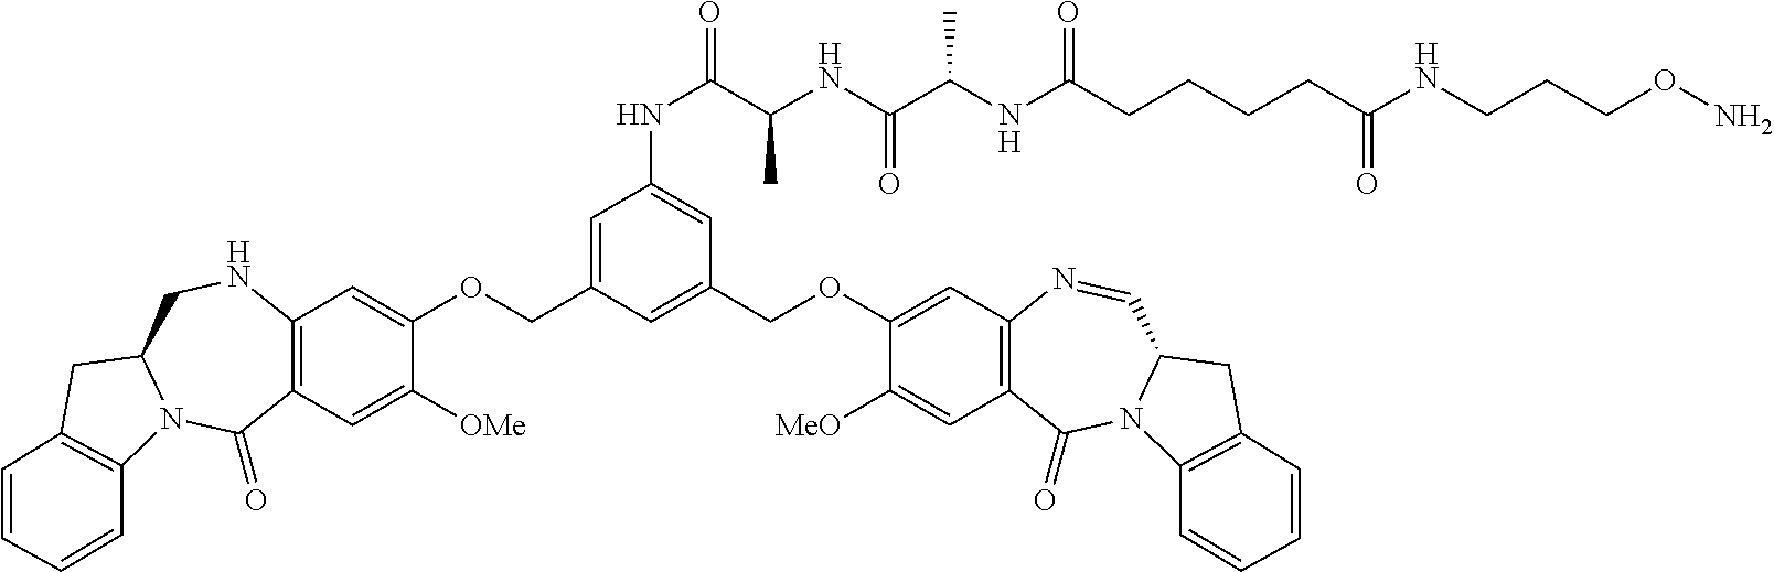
C12=C(C=C([OMe])C(OCC3=CC(NC(C(NC(C(C)NC(CCCCC(NCCCON)=O)=O)=O)C)=O)=CC(COC4=CC5=C(C=C4[MeO])C(=O)N4C(C=N5)CC5=C4C=CC=C5)=C3)=C1)C(=O)N1C(CN2)CC2=C1C=CC=C2
